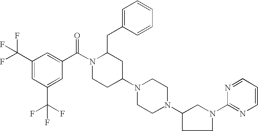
C1(CC2N(C(C3=CC(C(F)(F)F)=CC(C(F)(F)F)=C3)=O)CCC(N3CCN(C4CCN(C5=NC=CC=N5)C4)CC3)C2)=CC=CC=C1
